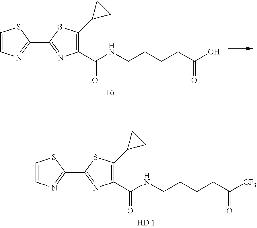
C1=CN=C(C2=NC(C(NCCCCC(O)=O)=O)=C(C3CC3)S2)S1.C1=CN=C(C2=NC(C(NCCCCC([CF3])=O)=O)=C(C3CC3)S2)S1
